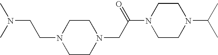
C1CN(CC(N2CCN(C(C)C)CC2)=O)CCN1CCN(C)C
